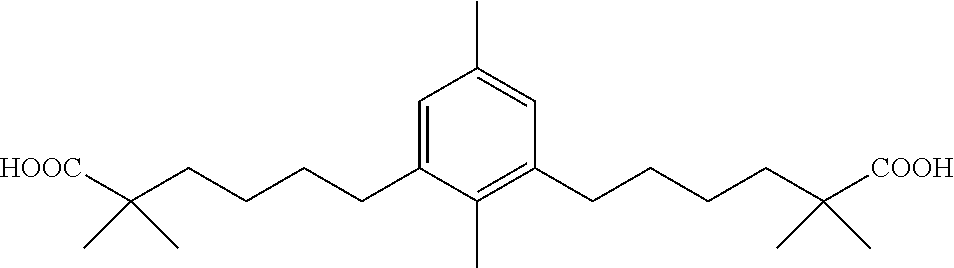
C1(C)=CC(CCCCC(C)(C)[COOH])=C(C)C(CCCCC(C)(C)[HOOC])=C1
